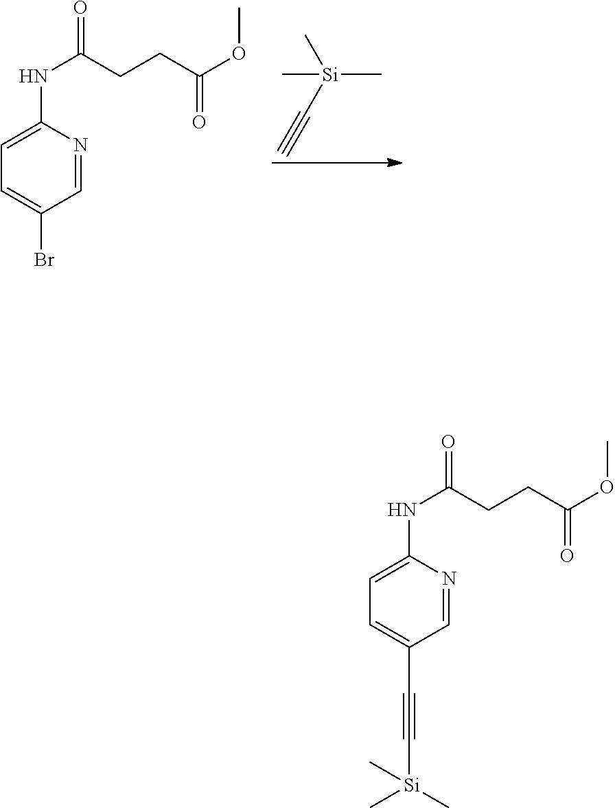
C1(NC(CCC(=O)OC)=O)=CC=C(Br)C=N1.[Si](C)(C)(C)C#C.C1(NC(CCC(=O)OC)=O)=CC=C(C#C[Si](C)(C)C)C=N1
